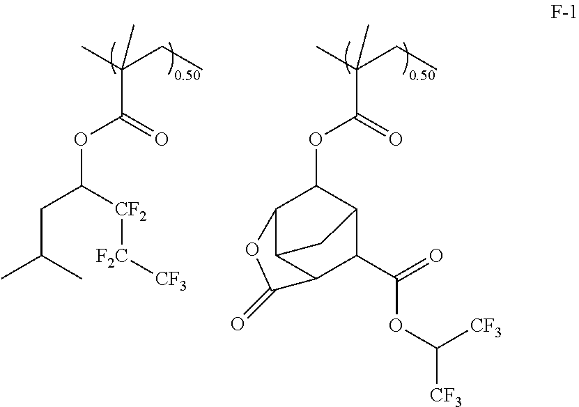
C(C(=O)OC1C2C(C(=O)OC([CF3])[CF3])C3C(C1OC3=O)C2)(CC)(C)C.C(C(=O)OC([CF2][F2C][CF3])CC(C)C)(CC)(C)C
